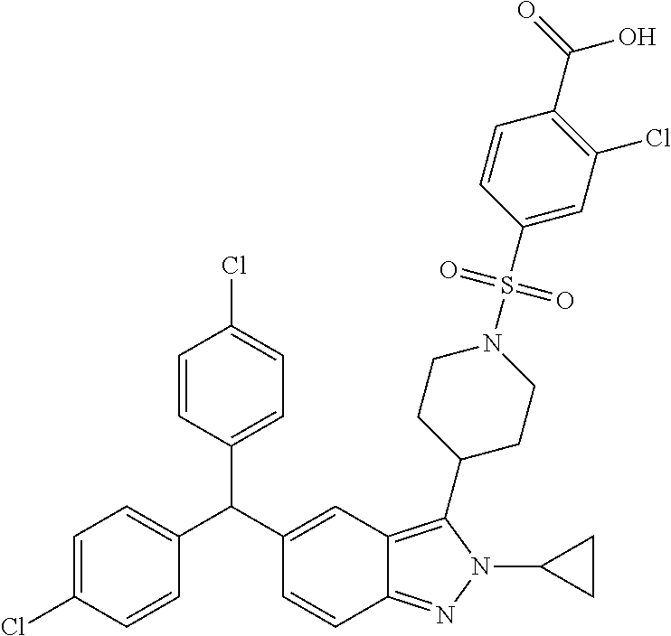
C1=C(Cl)C=CC(C(C2=CC3=C(C4CCN(S(C5=CC(Cl)=C(C(O)=O)C=C5)(=O)=O)CC4)N(C4CC4)N=C3C=C2)C2=CC=C(Cl)C=C2)=C1
